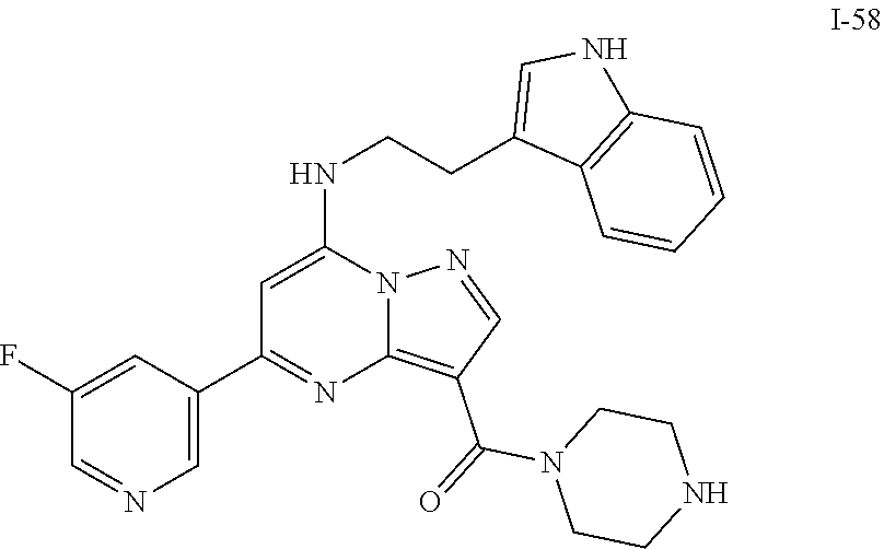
C12=C(C(=O)N3CCNCC3)C=NN1C(NCCC1=CNC3=C1C=CC=C3)=CC(C1=CN=CC(F)=C1)=N2
